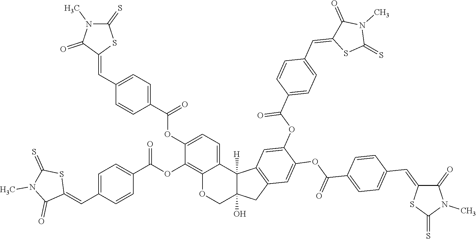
C12=C(OC(C3=CC=C(C=C4SC(=S)N(C)C4=O)C=C3)=O)C(OC(C3=CC=C(C=C4SC(=S)N(C)C4=O)C=C3)=O)=CC=C1C1([H])C(O)(CO2)CC2=C1C=C(OC(C1=CC=C(C=C3SC(=S)N(C)C3=O)C=C1)=O)C(OC(C1=CC=C(C=C3SC(=S)N(C)C3=O)C=C1)=O)=C2
